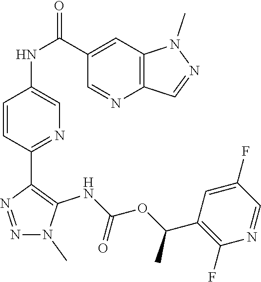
N1(C)N=NC(C2=NC=C(NC(C3=CC4=C(C=NN4C)N=C3)=O)C=C2)=C1NC(OC(C1=C(F)N=CC(F)=C1)C)=O
